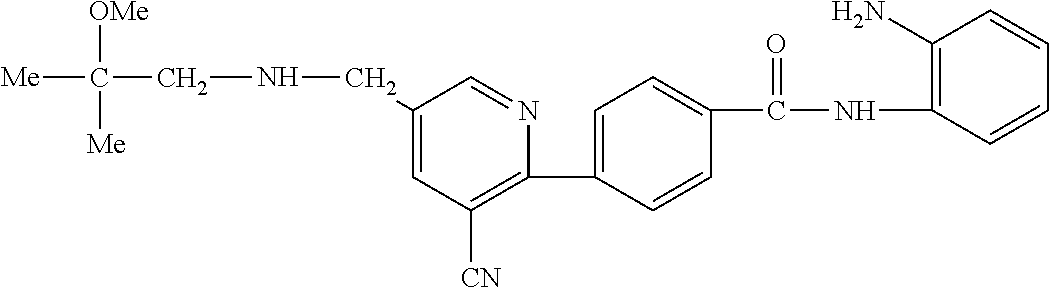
C1=C(CNCC([Me])([OMe])[Me])C=NC(C2=CC=C(C(NC3=C(N)C=CC=C3)=O)C=C2)=C1[CN]
